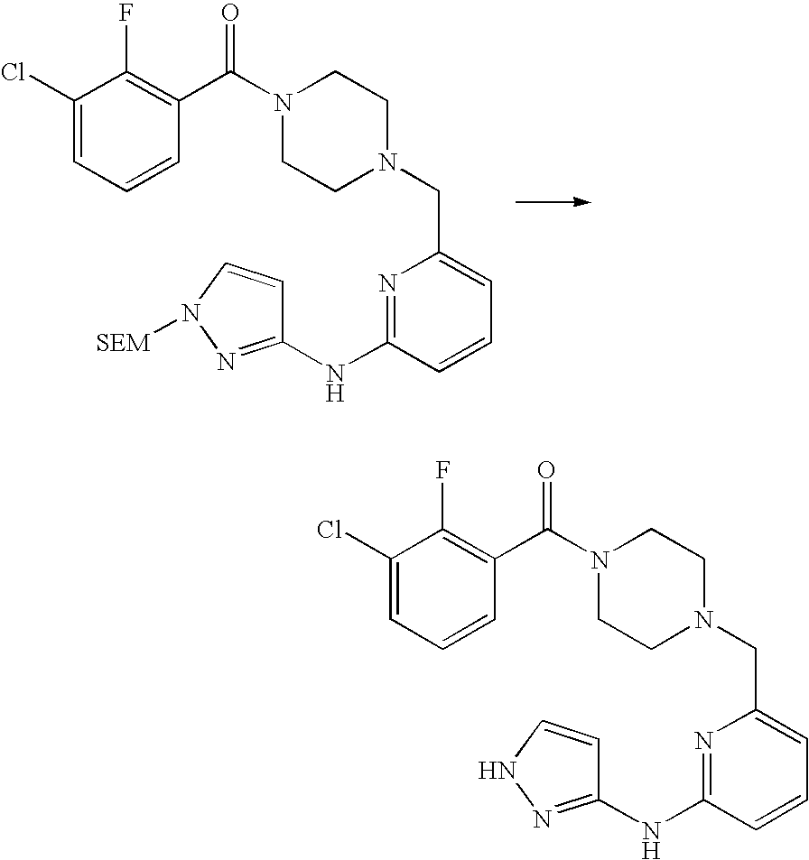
N1=C(NC2=NN([SEM])C=C2)C=CC=C1CN1CCN(C(C2=C(F)C(Cl)=CC=C2)=O)CC1.N1=C(NC2=NNC=C2)C=CC=C1CN1CCN(C(C2=C(F)C(Cl)=CC=C2)=O)CC1
